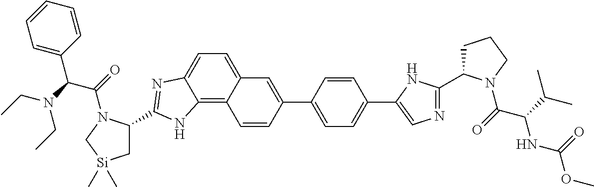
C1C(C2=NC=C(C3=CC=C(C4=CC5=CC=C6C(=C5C=C4)NC(C4C[Si](C)(C)CN4C(=O)C(N(CC)CC)C4=CC=CC=C4)=N6)C=C3)N2)N(C(=O)C(C(C)C)NC(OC)=O)CC1
